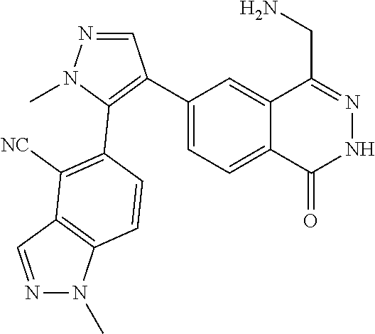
C1(C2=C(C3=C([NC])C4=C(N(C)N=C4)C=C3)N(C)N=C2)=CC=C2C(=C1)C(CN)=NNC2=O
